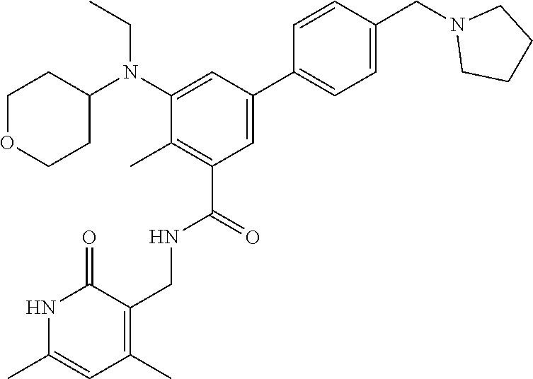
CCN(C1CCOCC1)C1=CC(C2=CC=C(CN3CCCC3)C=C2)=CC(C(NCC2=C(C)C=C(C)NC2=O)=O)=C1C
